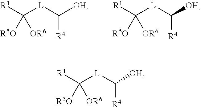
[R1]C([L]C([OH])[R4])([OR6])[R5O].[R1]C([L]C([OH])[R4])([OR6])[R5O].[R1]C([L]C([OH])[R4])([OR6])[R5O]
